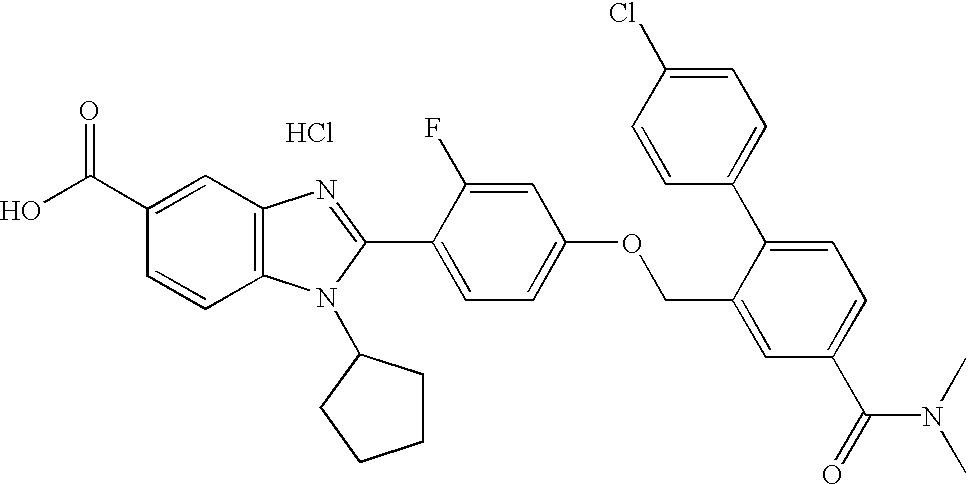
Cl.OC(C1=CC2=C(C=C1)N(C1CCCC1)C(C1=CC=C(OCC3=CC(C(=O)N(C)C)=CC=C3C3=CC=C(Cl)C=C3)C=C1F)=N2)=O
